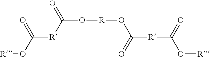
[R]OC([R]C(O[R]OC([R]C(O[R])=O)=O)=O)=O
